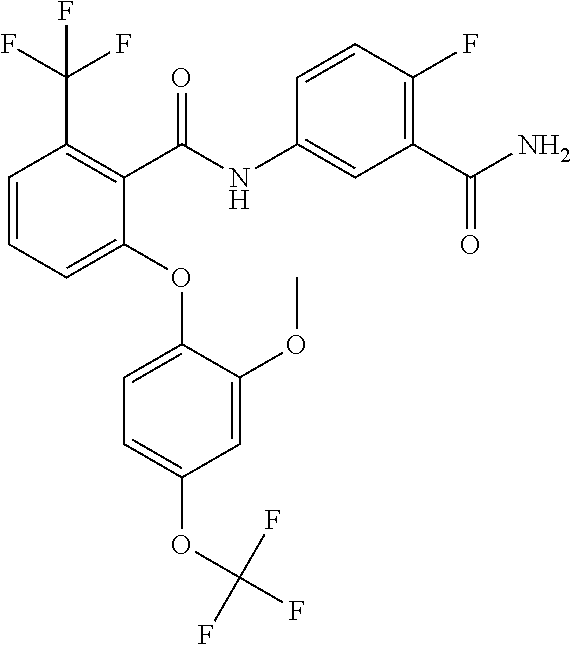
C1=CC=C(OC2=CC=C(OC(F)(F)F)C=C2OC)C(C(NC2=CC(C(N)=O)=C(F)C=C2)=O)=C1C(F)(F)F
